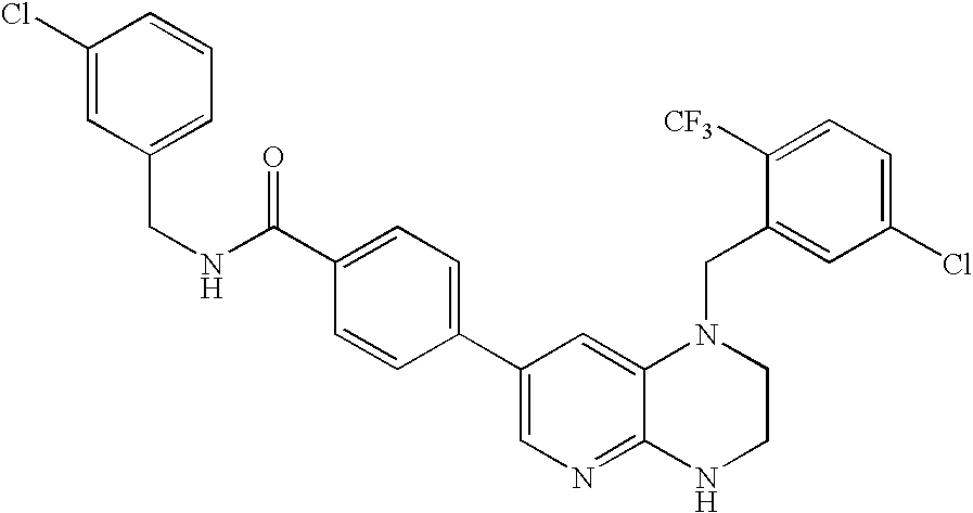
N(CC1=CC=CC(Cl)=C1)C(C1=CC=C(C2=CN=C3C(=C2)N(CC2=CC(Cl)=CC=C2[CF3])CCN3)C=C1)=O
